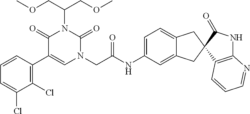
C1=CC(C2=CN(CC(NC3=CC=C4C(=C3)CC3(C4)C4=C(N=CC=C4)NC3=O)=O)C(=O)N(C(COC)COC)C2=O)=C(Cl)C(Cl)=C1
